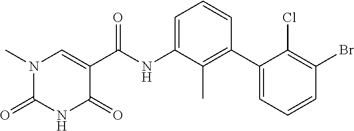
C1(=O)C(C(=O)NC2=CC=CC(C3=CC=CC(Br)=C3Cl)=C2C)=CN(C)C(=O)N1
